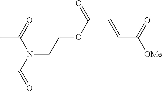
N(CCOC(C=CC([OMe])=O)=O)(C(=O)C)C(=O)C
